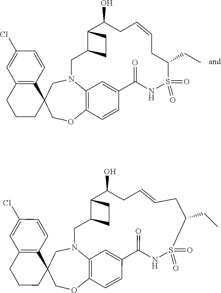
C12=C3OCC4(CN1CC1C(CC1)C(O)CC=CCC(CC)S(=O)(=O)NC(=O)C(=C2)C=C3)C1=C(CCC4)C=C(Cl)C=C1.C12=C3OCC4(CN1CC1C(CC1)C(O)CC=CCC(CC)S(=O)(=O)NC(=O)C(=C2)C=C3)C1=C(CCC4)C=C(Cl)C=C1
